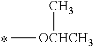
C[OCHCH3]C
